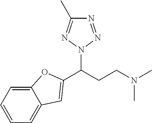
C(CCN(C)C)(N1N=NC(C)=N1)C1=CC2=CC=CC=C2O1
